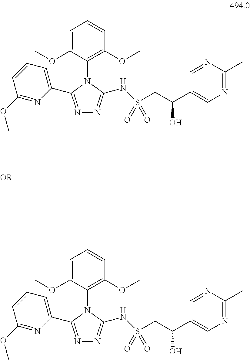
N1=C(C2=CC=CC(OC)=N2)N(C2=C(OC)C=CC=C2OC)C(NS(CC(C2=CN=C(C)N=C2)O)(=O)=O)=N1.N1=C(C2=CC=CC(OC)=N2)N(C2=C(OC)C=CC=C2OC)C(NS(CC(C2=CN=C(C)N=C2)O)(=O)=O)=N1
